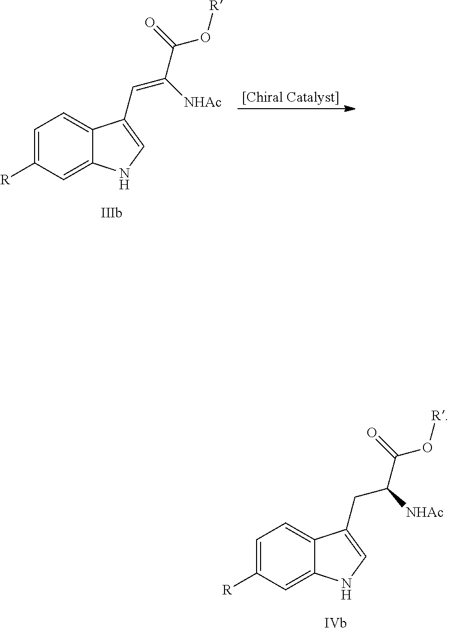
C1=C([R])C=C2C(=C1)C(C=C([NHAc])C(O[R])=O)=CN2.C1=C([R])C=C2C(=C1)C(CC([NHAc])C(O[R])=O)=CN2
